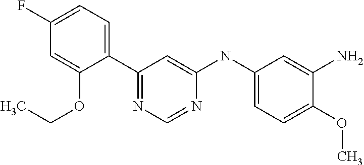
C1(C2=CC=C(F)C=C2OCC)=NC=NC(NC2=CC=C(OC)C(N)=C2)=C1
